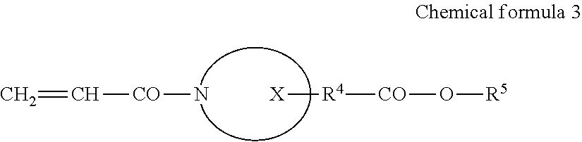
C=C[CO]N.[X][R4][CO]O[R5]
